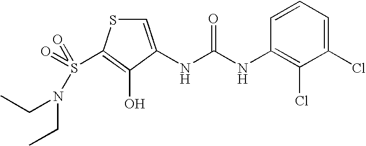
C1=C(NC(=O)NC2=C(Cl)C(Cl)=CC=C2)C(O)=C(S(=O)(N(CC)CC)=O)S1
